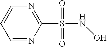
C1=NC(S(=O)(=O)NO)=NC=C1
